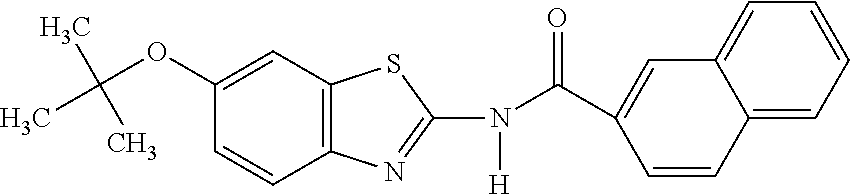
C1(OC(C)(C)C)=CC2=C(C=C1)N=C(N(C(C1=CC3=CC=CC=C3C=C1)=O)[H])S2
